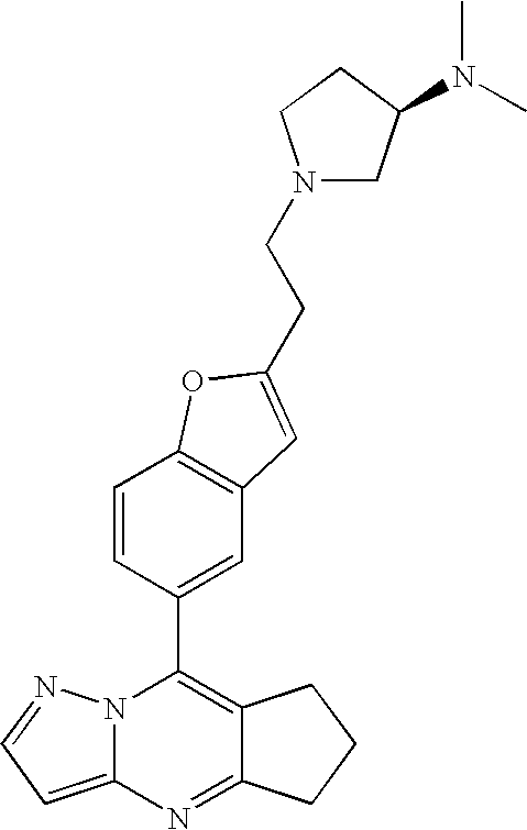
N12C(=CC=N1)N=C1C(=C2C2=CC3=C(C=C2)OC(CCN2CC(N(C)C)CC2)=C3)CCC1
